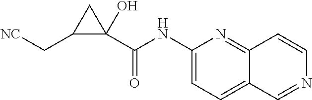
C1(NC(C2(O)CC2C[NC])=O)=CC=C2C(=N1)C=CN=C2
